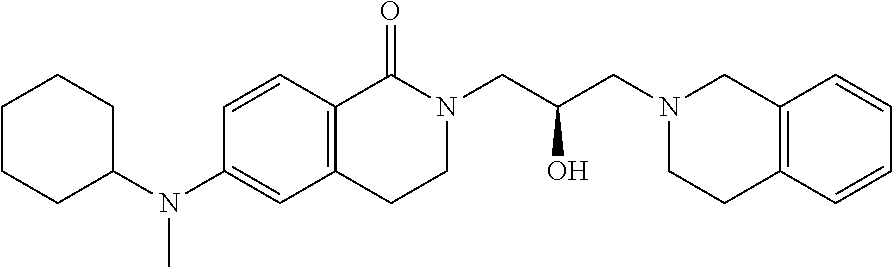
C1=CC2=C(C=C1N(C1CCCCC1)C)CCN(CC(O)CN1CCC3=C(C1)C=CC=C3)C2=O
